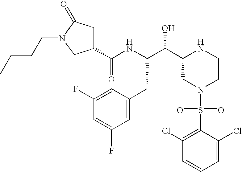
C1(C(NC(C(C2CN(S(=O)(=O)C3=C(Cl)C=CC=C3Cl)CCN2)O)CC2=CC(F)=CC(F)=C2)=O)CC(=O)N(CCCC)C1
